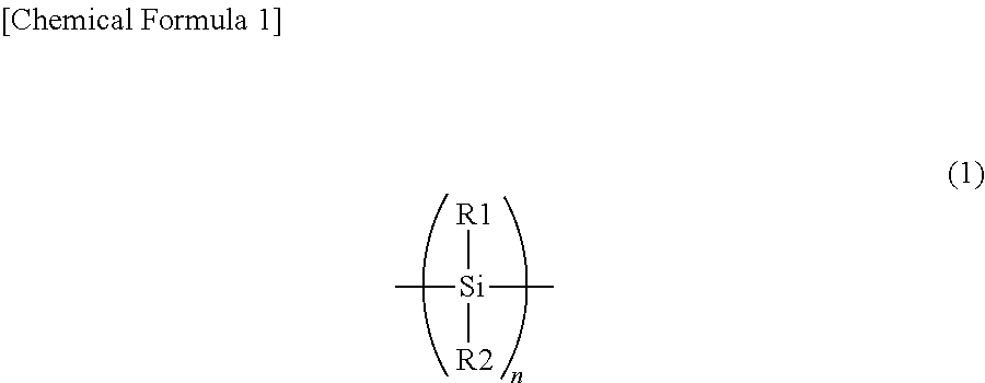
C[Si](C)([R1])[R2]
